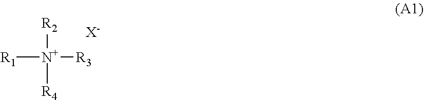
[R2][N+]([R1])([R4])[R3].[X-]
